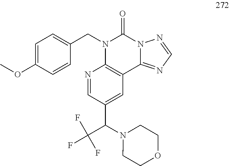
C1=C(OC)C=CC(CN2C3=C(C4=NC=NN4C2=O)C=C(C(N2CCOCC2)C(F)(F)F)C=N3)=C1
